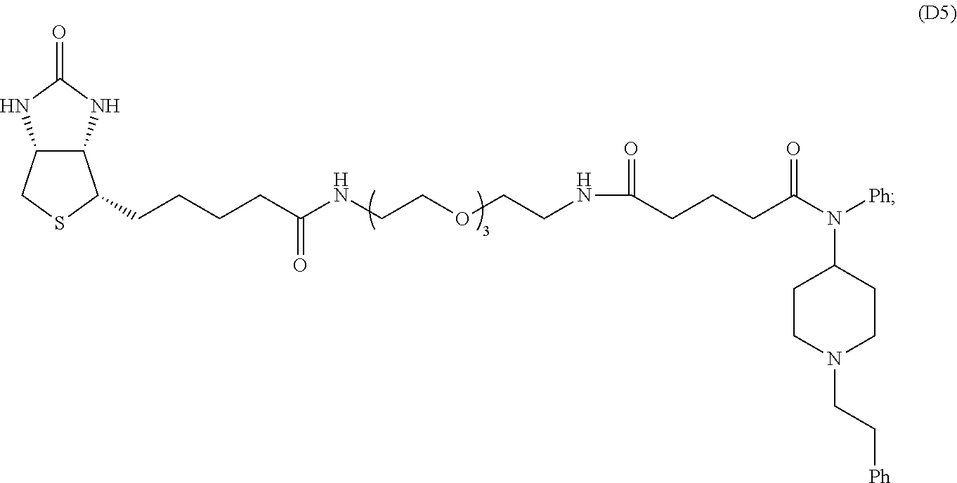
C12C(CSC1CCCCC(NCCOCCNC(CCCC(N([Ph])C1CCN(CC[Ph])CC1)=O)=O)=O)NC(=O)N2
